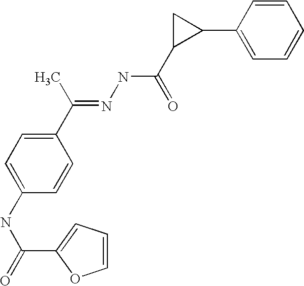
C1(C(C)=NNC(C2C(C3=CC=CC=C3)C2)=O)=CC=C(NC(=O)C2=CC=CO2)C=C1
